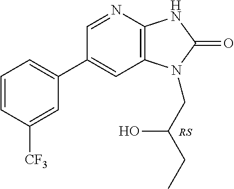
C1(C2=CC=CC([CF3])=C2)=CC2=C(N=C1)NC(=O)N2CC(CC)O
